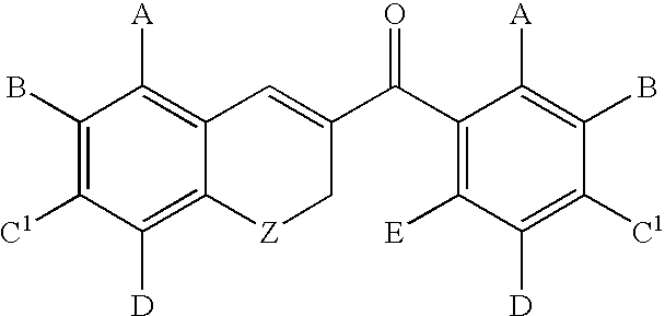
C1(B)=C([C1])C([D])=C2C(=C1[A])C=C(C(C1=C([E])C([D])=C([C1])C(B)=C1[A])=O)C[Z]2
